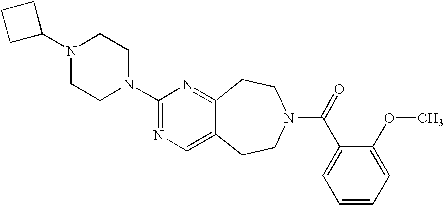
C1C(N2CCN(C3=NC=C4C(=N3)CCN(C(=O)C3=CC=CC=C3OC)CC4)CC2)CC1
